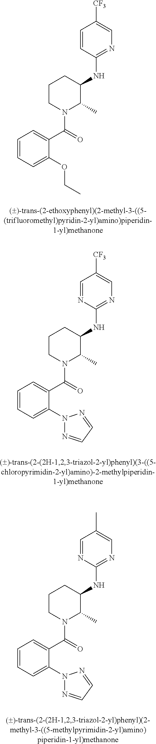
C1=CC=C(OCC)C(C(=O)N2C(C)C(NC3=NC=C([CF3])C=C3)CCC2)=C1.C1=CC=C(N2N=CC=N2)C(C(=O)N2C(C)C(NC3=NC=C([CF3])C=N3)CCC2)=C1.C1=CC=C(N2N=CC=N2)C(C(=O)N2C(C)C(NC3=NC=C(C)C=N3)CCC2)=C1
